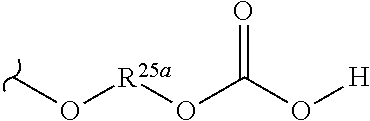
CO[R25a]OC(O[H])=O
